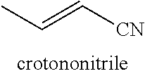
C(=CC)[CN]
